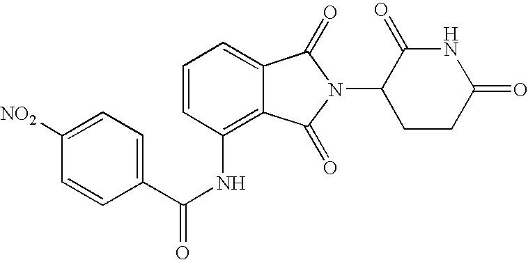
C1=CC=C2C(=C1NC(C1=CC=C([NO2])C=C1)=O)C(=O)N(C1CCC(=O)NC1=O)C2=O
